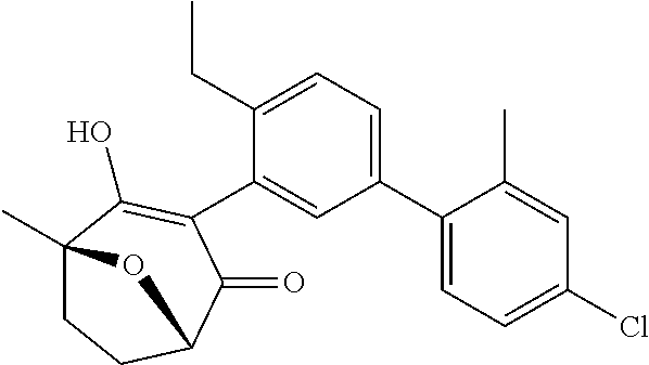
C1(C2=CC=C(CC)C(C3=C(O)C4(C)CCC(C3=O)O4)=C2)=CC=C(Cl)C=C1C
